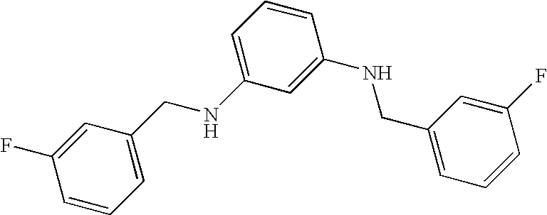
C1=CC=C(CNC2=CC=CC(NCC3=CC=CC(F)=C3)=C2)C=C1F
